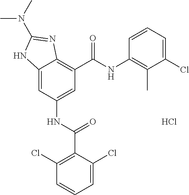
C12=CC(NC(=O)C3=C(Cl)C=CC=C3Cl)=CC(C(NC3=C(C)C(Cl)=CC=C3)=O)=C1N=C(N(C)C)N2.Cl
